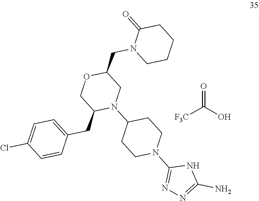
[F3C]C(O)=O.C(C1OCC(CC2=CC=C(Cl)C=C2)N(C2CCN(C3=NN=C(N)N3)CC2)C1)N1CCCCC1=O
